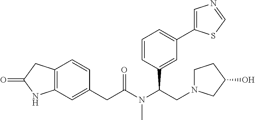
C12=C(CC(=O)N1)C=CC(CC(N(C(CN1CCC(O)C1)C1=CC(C3=CN=CS3)=CC=C1)C)=O)=C2
